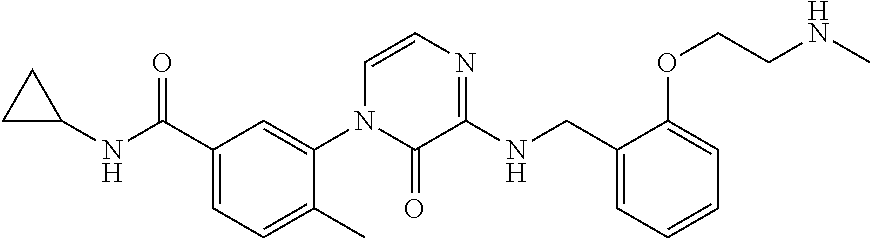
C1(NC(C2=CC=C(C)C(N3C(=O)C(NCC4=CC=CC=C4OCCNC)=NC=C3)=C2)=O)CC1
